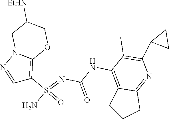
C(NC1=C2C(=NC(C3CC3)=C1C)CCC2)(N=S(N)(=O)C1=C2N(N=C1)CC([EtHN])CO2)=O
